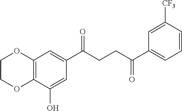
C12=C(C(O)=CC(C(CCC(C3=CC=CC([CF3])=C3)=O)=O)=C1)OCCO2
